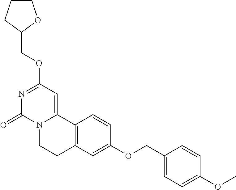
N1=C(OCC2OCCC2)C=C2N(C1=O)CCC1=C2C=CC(OCC2=CC=C(OC)C=C2)=C1
